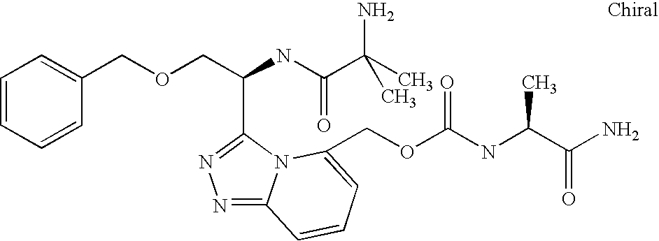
C(C(NC(=O)C(N)(C)C)C1=NN=C2N1C(COC(NC(C(=O)N)C)=O)=CC=C2)OCC1=CC=CC=C1
